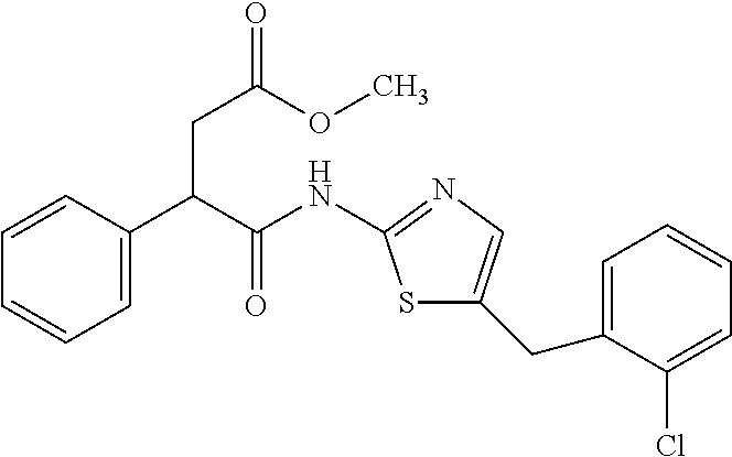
C1=C(C(CC(OC)=O)C(=O)NC2=NC=C(CC3=CC=CC=C3Cl)S2)C=CC=C1
